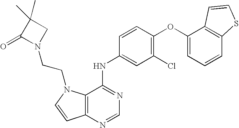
C12=C(N=CN=C1NC1=CC(Cl)=C(OC3=CC=CC4=C3C=CS4)C=C1)C=CN2CCN1CC(C)(C)C1=O
